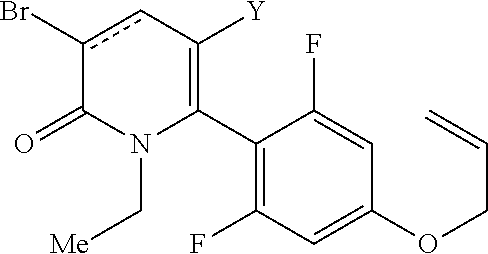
C1(C2=C([Y])cc(Br)C(=O)N2C[Me])=C(F)C=C(OCC=C)C=C1F
